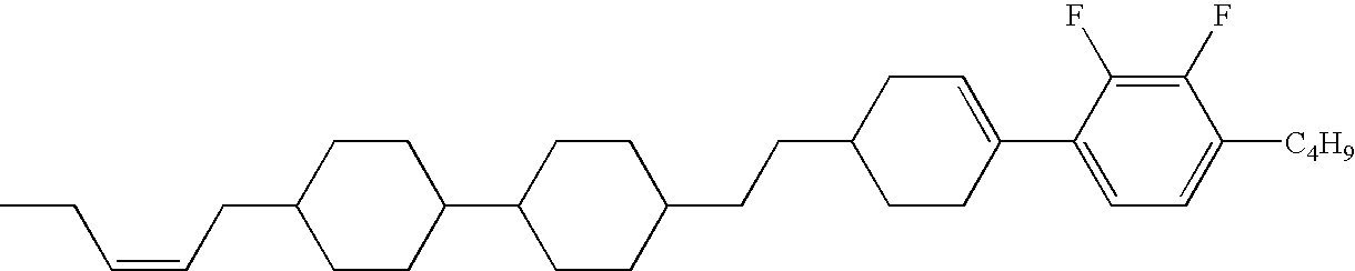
C1(F)=C(F)C(C2=CCC(CCC3CCC(C4CCC(CC=CCC)CC4)CC3)CC2)=CC=C1[C4H9]
